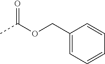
O(C(C)=O)CC1=CC=CC=C1
